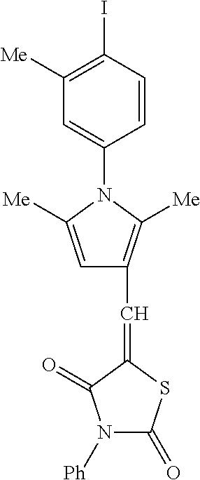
C1([Me])=C(I)C=CC(N2C([Me])=CC(C=C3SC(=O)N([Ph])C3=O)=C2[Me])=C1
